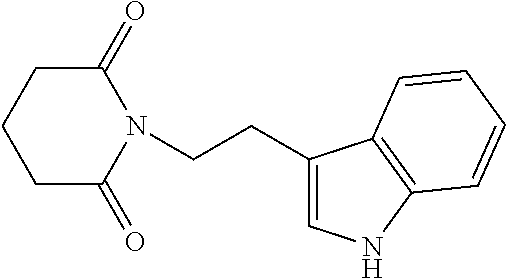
C1C(=O)N(CCC2=CNC3=C2C=CC=C3)C(=O)CC1
